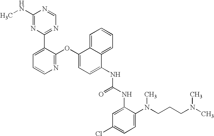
C1(NC)=NC(C2=CC=CN=C2OC2=CC=C(NC(NC3=CC(Cl)=CC=C3N(CCCN(C)C)C)=O)C3=CC=CC=C23)=NC=N1
